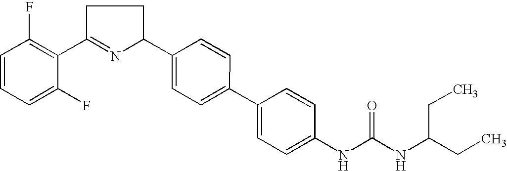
C1=CC=C(F)C(C2=NC(C3=CC=C(C4=CC=C(NC(NC(CC)CC)=O)C=C4)C=C3)CC2)=C1F
